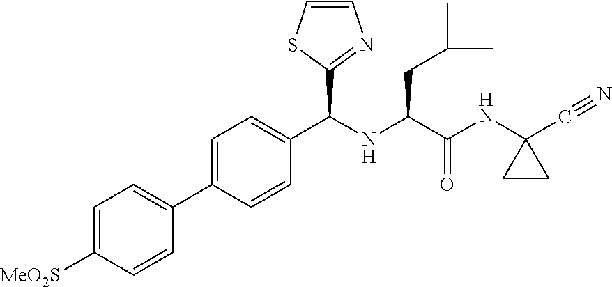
C1=C(C2=CC=C([MeO2S])C=C2)C=CC(C(NC(C(NC2(C#N)CC2)=O)CC(C)C)C2=NC=CS2)=C1
